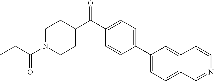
C1(C2=CC=C3C(=C2)C=CN=C3)=CC=C(C(C2CCN(C(CC)=O)CC2)=O)C=C1
